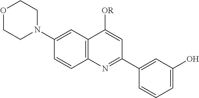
C12=C(C=C(N3CCOCC3)C=C1)C([OR])=CC(C1=CC(O)=CC=C1)=N2
